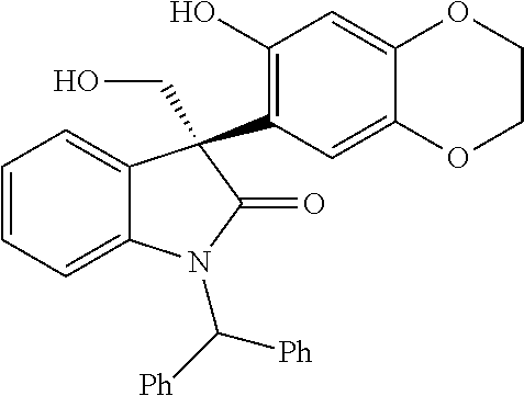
C1=CC=C2C(=C1)C(C1=C(O)C=C3C(=C1)OCCO3)(CO)C(=O)N2C([Ph])[Ph]
